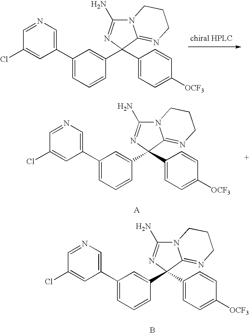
C1(C2=CC=CC(C3(C4=CC=C([OCF3])C=C4)C4=NCCCN4C(N)=N3)=C2)=CN=CC(Cl)=C1.C1(C2=CC=CC(C3(C4=CC=C([OCF3])C=C4)C4=NCCCN4C(N)=N3)=C2)=CN=CC(Cl)=C1.C1(C2=CC=CC(C3(C4=CC=C([OCF3])C=C4)C4=NCCCN4C(N)=N3)=C2)=CN=CC(Cl)=C1.B
